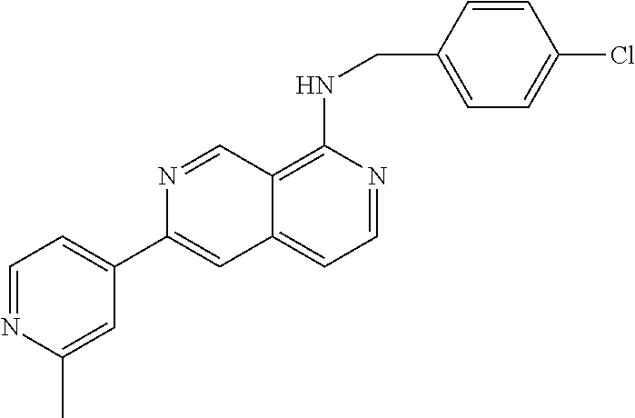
C1=CC(CNC2=C3C(=CC=N2)C=C(C2=CC=NC(C)=C2)N=C3)=CC=C1Cl
